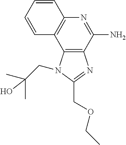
C12=C(C(N)=NC3=C1C=CC=C3)N=C(COCC)N2CC(C)(C)O
